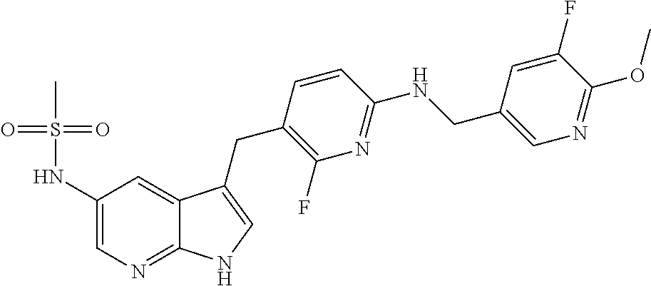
C1(NS(=O)(=O)C)=CN=C2C(=C1)C(CC1=C(F)N=C(NCC3=CN=C(OC)C(F)=C3)C=C1)=CN2
